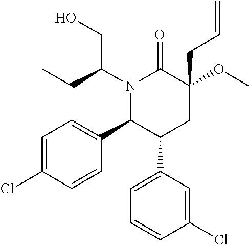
N1(C(CC)CO)C(C2=CC=C(Cl)C=C2)C(C2=CC=CC(Cl)=C2)CC(OC)(CC=C)C1=O
